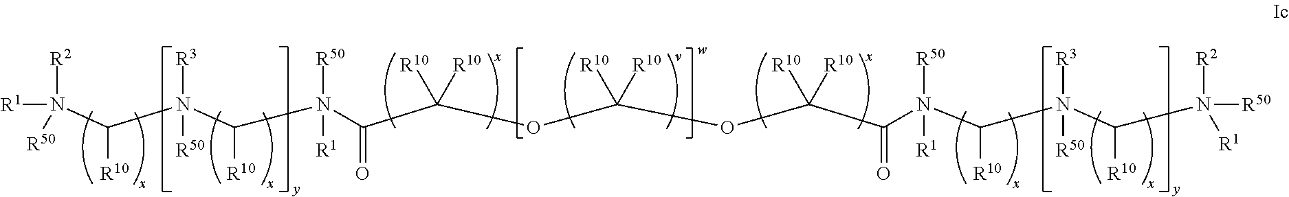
N(C(N(C(N(C(C(OC(OC(C(N(C(N(C(N([R50])([R2])[R1])[R10])([R3])[R50])[R10])([R50])[R1])=O)([R10])[R10])([R10])[R10])([R10])[R10])=O)([R50])[R1])[R10])([R3])[R50])[R10])([R1])([R2])[R50]
